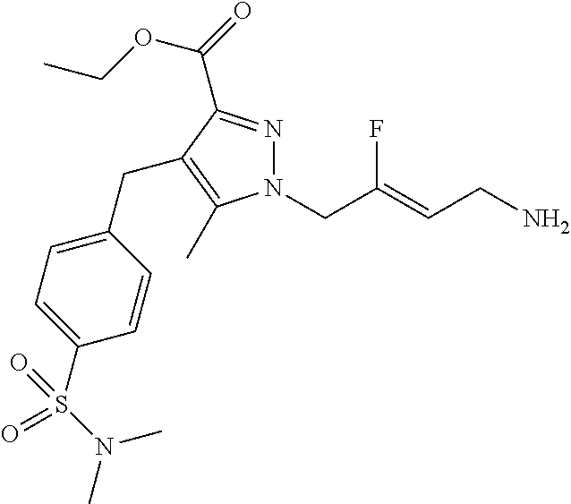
N1=C(C(=O)OCC)C(CC2=CC=C(S(N(C)C)(=O)=O)C=C2)=C(C)N1CC(=CCN)F
